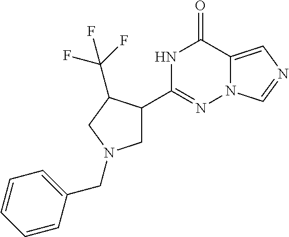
N1C(C2CN(CC3=CC=CC=C3)CC2C(F)(F)F)=NN2C(=CN=C2)C1=O
